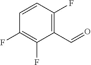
C1(C=O)=C(F)C=CC(F)=C1F
